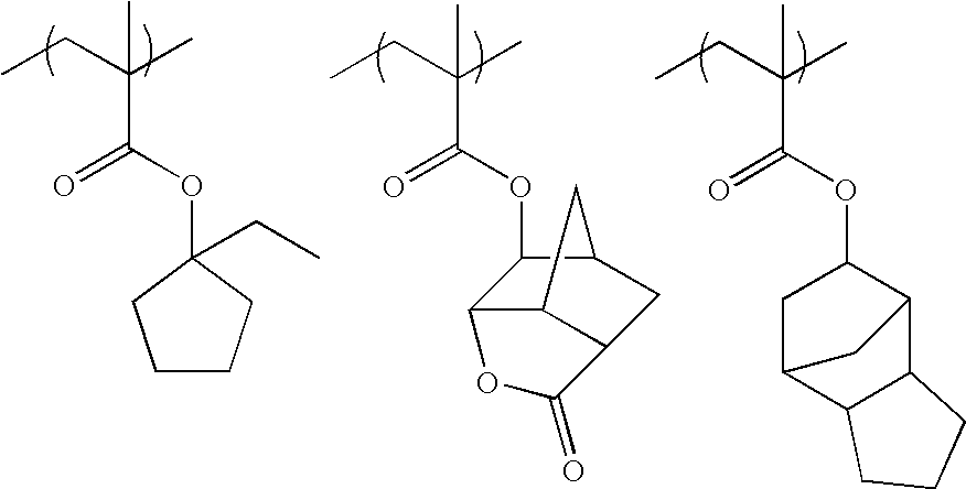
CCC(C)(C(OC1CC2C3C(C1C2)CCC3)=O)C.CCC(C)(C)C(=O)OC1C2C3C(CC1C3)C(=O)O2.CCC(C)(C(=O)OC1(CC)CCCC1)C
